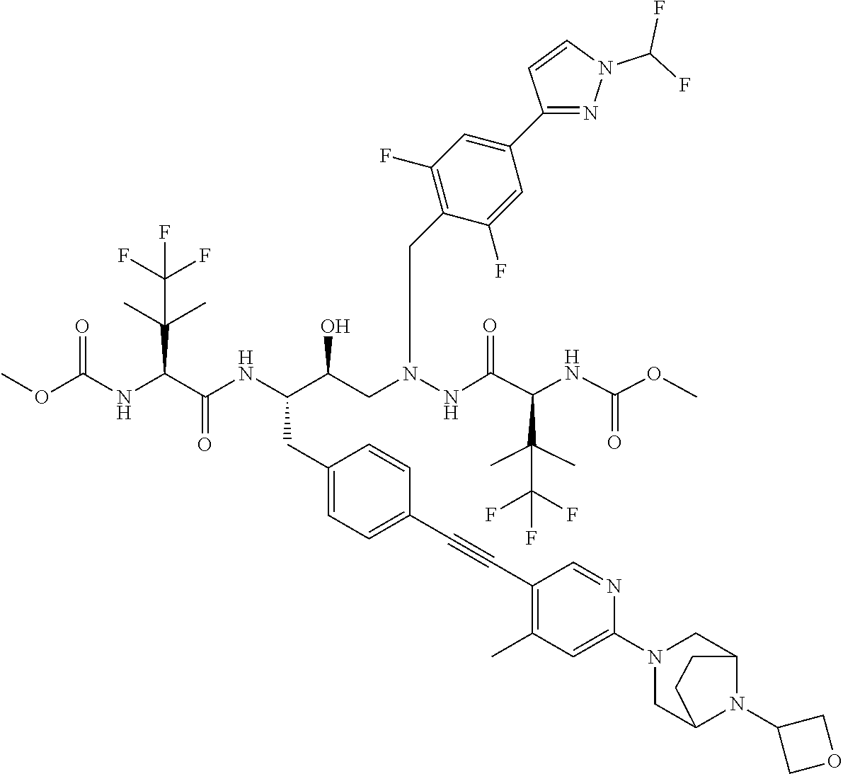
C(C(F)(F)F)(C)(C(C(=O)NN(CC(C(CC1=CC=C(C#CC2=C(C)C=C(N3CC4N(C5COC5)C(C3)CC4)N=C2)C=C1)NC(C(C(C)(C)C(F)(F)F)NC(OC)=O)=O)O)CC1=C(F)C=C(C2=NN(C(F)F)C=C2)C=C1F)NC(=O)OC)C
